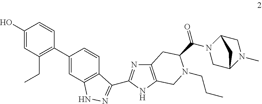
C1(O)=CC(CC)=C(C2=CC3=C(C=C2)C(C2=NC4=C(N2)CN(CCC)C(C(N2CC5N(C)CC2C5)=O)C4)=NN3)C=C1
